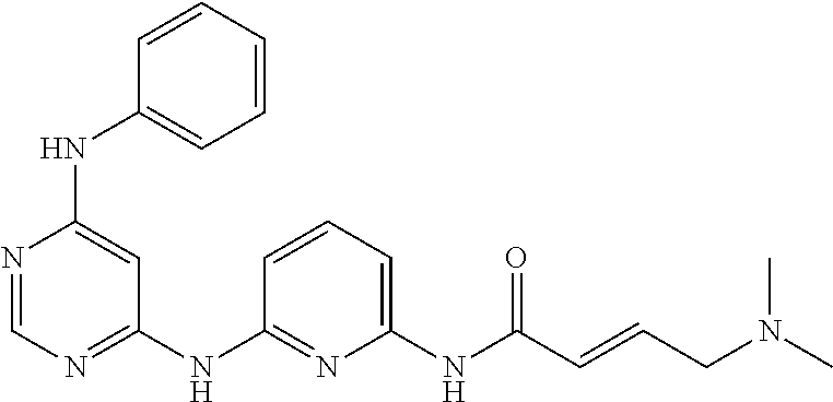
C1(NC2=CC(NC3=NC(NC(C=CCN(C)C)=O)=CC=C3)=NC=N2)=CC=CC=C1
